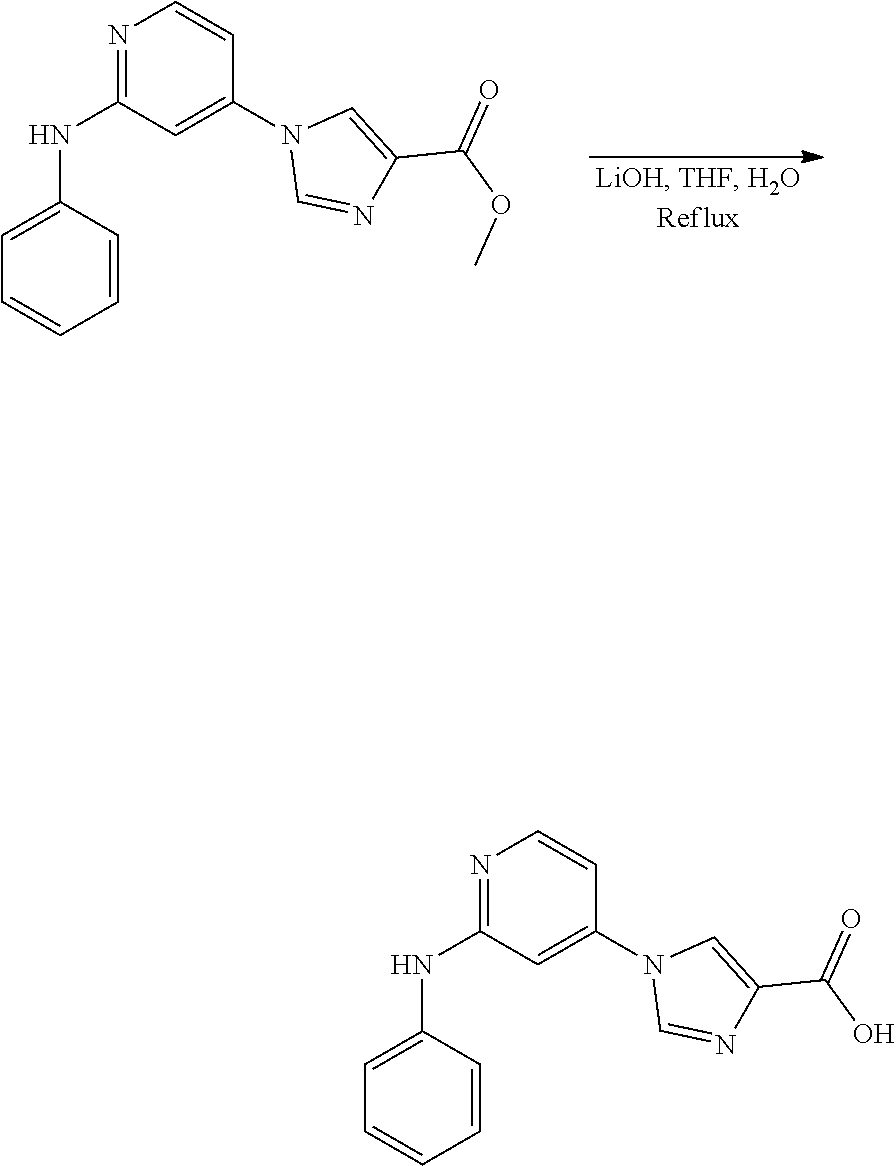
N1=C(NC2=CC=CC=C2)C=C(N2C=NC(C(OC)=O)=C2)C=C1.N1=C(NC2=CC=CC=C2)C=C(N2C=NC(C(O)=O)=C2)C=C1
